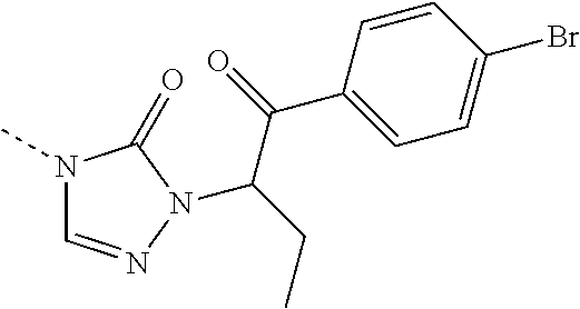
N1(C)C=NN(C(C(C2=CC=C(Br)C=C2)=O)CC)C1=O
